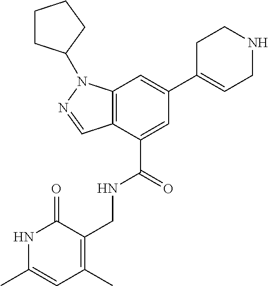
C12=C(C(C(=O)NCC3=C(C)C=C(C)NC3=O)=CC(C3=CCNCC3)=C1)C=NN2C1CCCC1
